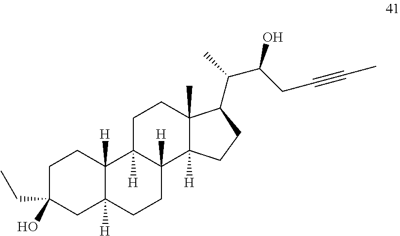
C1C(CC)(O)CC2([H])C([H])(C1)C1([H])C([H])(CC2)C2([H])C(C)(CC1)C(C(C)C(CC#CC)O)CC2
